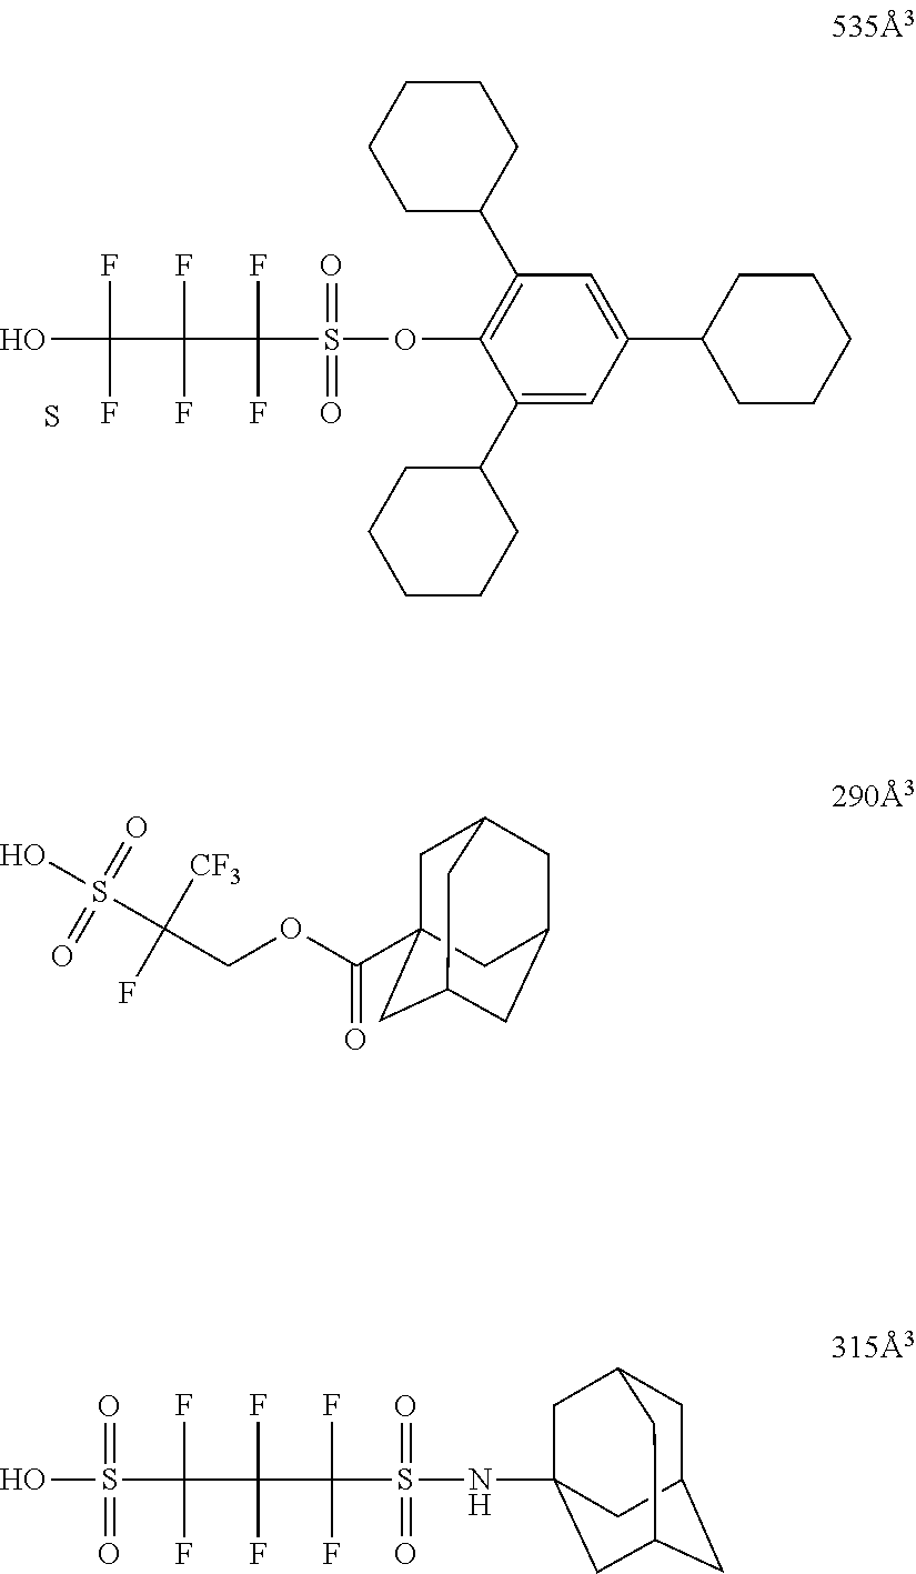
OC(C(C(S(OC1=C(C2CCCCC2)C=C(C2CCCCC2)C=C1C1CCCCC1)(=O)=O)(F)F)(F)F)(F)F.S.C1C2(C(OCC(S(O)(=O)=O)([CF3])F)=O)CC3CC(CC1C3)C2.S(C(C(C(S(NC12CC3CC(CC(C1)C3)C2)(=O)=O)(F)F)(F)F)(F)F)(O)(=O)=O
